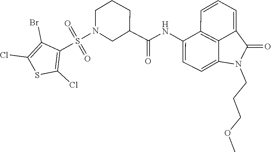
C1(C(NC2=CC=C3C4=C2C=CC=C4C(=O)N3CCCOC)=O)CN(S(=O)(=O)C2=C(Cl)SC(Cl)=C2Br)CCC1
